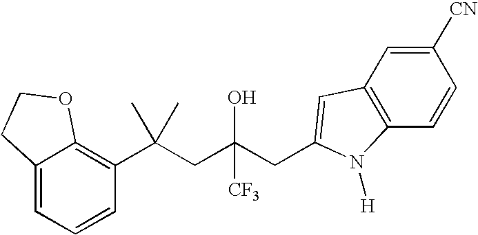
C1=CC(C(CC(CC2=CC3=C(C=CC([CN])=C3)N2[H])(O)[CF3])(C)C)=C2C(=C1)CCO2
